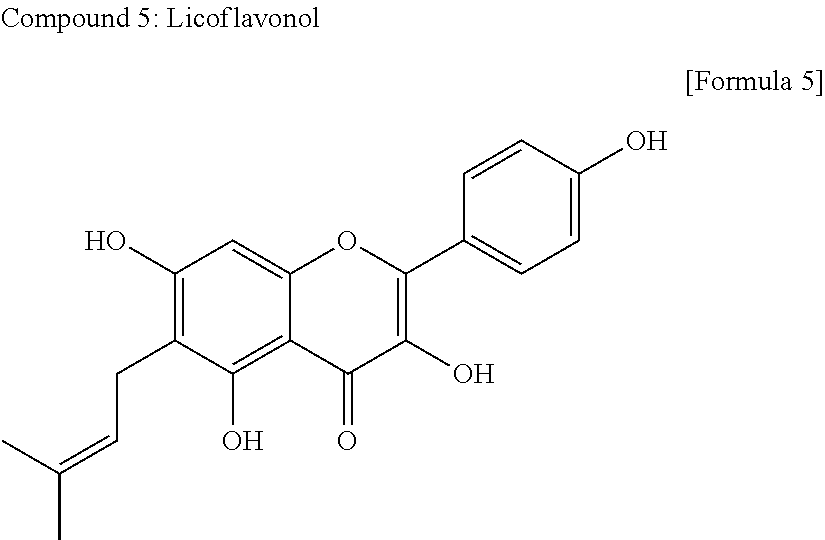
C1(O)=C(CC=C(C)C)C(O)=C2C(=C1)OC(C1=CC=C(O)C=C1)=C(O)C2=O
